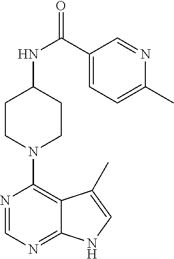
C1CN(C2=C3C(=NC=N2)NC=C3C)CCC1NC(=O)C1=CC=C(C)N=C1
